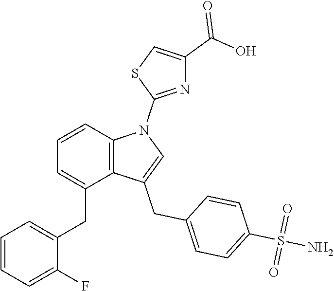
C1=CC2=C(C(CC3=CC=CC=C3F)=C1)C(CC1=CC=C(S(N)(=O)=O)C=C1)=CN2C1=NC(C(=O)O)=CS1
